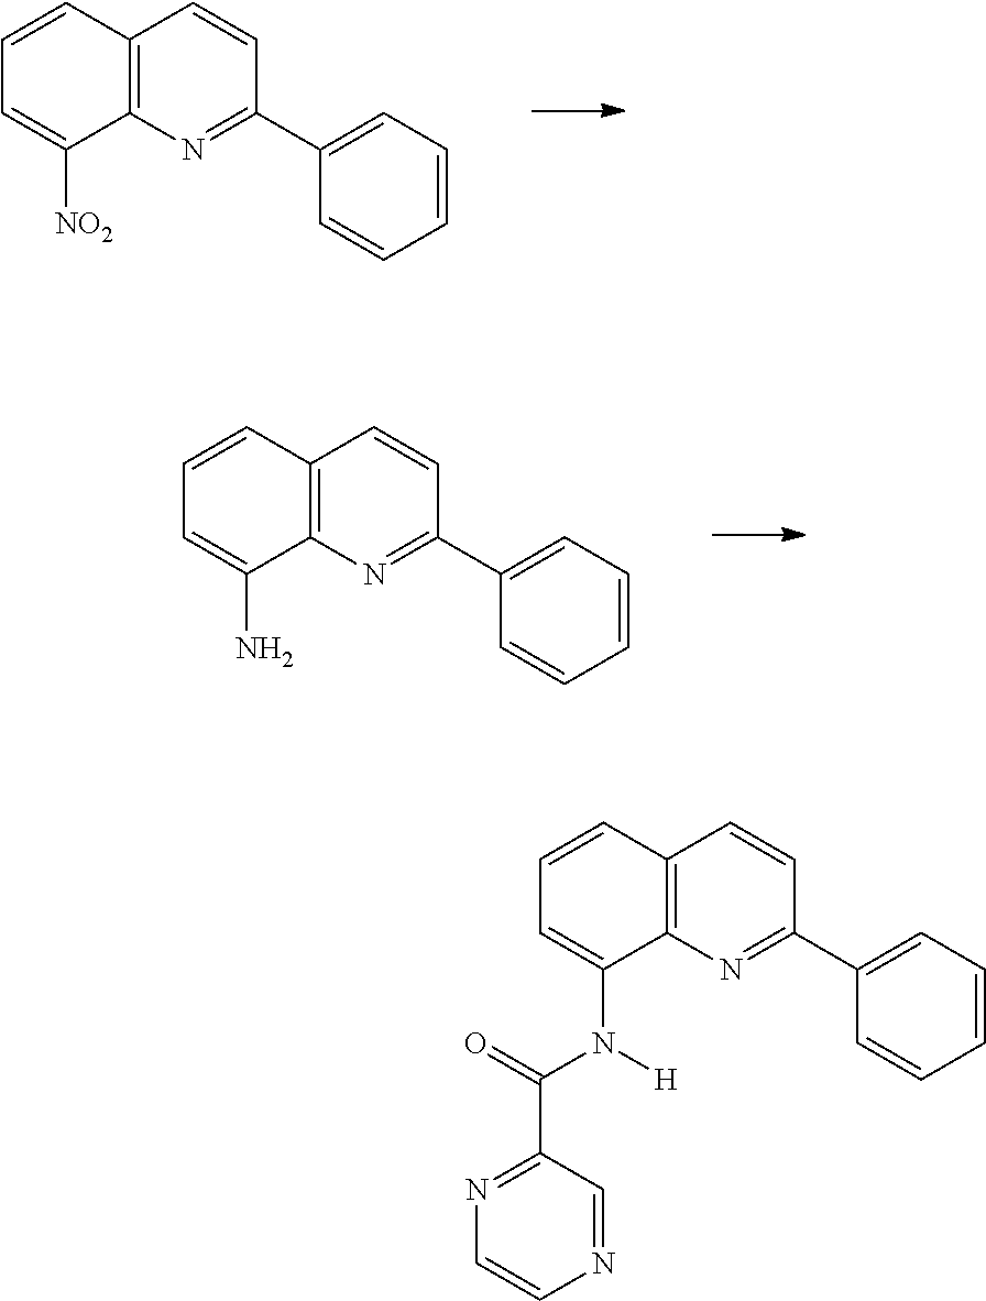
C12=C(N=C(C3=CC=CC=C3)C=C1)C([NO2])=CC=C2.C12=C(N=C(C3=CC=CC=C3)C=C1)C(N)=CC=C2.C12=C(N=C(C3=CC=CC=C3)C=C1)C(N(C(C1=NC=CN=C1)=O)[H])=CC=C2
